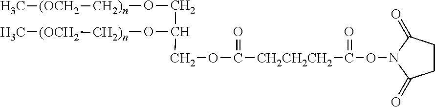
C1CC(=O)N(OC(=O)[CH2CH2CH2]C(=O)OCC(CO[CH2)n][(OCH2]C)O[CH2)n][(OCH2]C)C1=O
